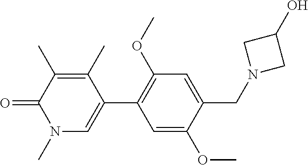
O=C1C(C)=C(C)C(C2=C(OC)C=C(CN3CC(O)C3)C(OC)=C2)=CN1C
